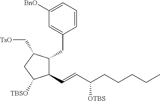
C1=C([BnO])C=C(CC2C(C=CC(CCCCC)[OTBS])C([TBSO])CC2C[TsO])C=C1
